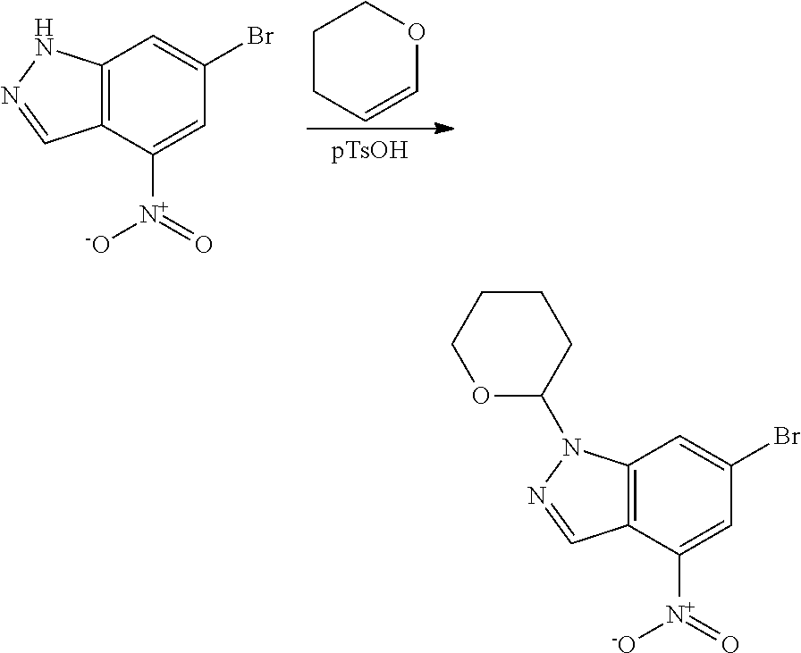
C1CC=COC1.C12=C(C([N+](=O)[-O])=CC(Br)=C1)C=NN2.C1COC(N2C3=C(C([N+](=O)[-O])=CC(Br)=C3)C=N2)CC1
